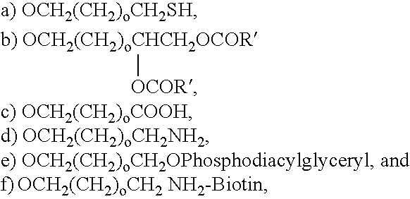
[b) OCH2(CH2)oCHCH2OCOR][OCOR]
